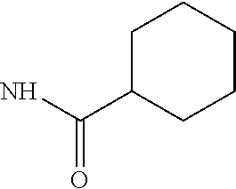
C1C(C(N)=O)CCCC1
